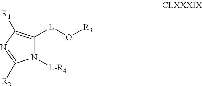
N1([L-R4])C([L]O[R3])=C([R1])N=C1[R2]
